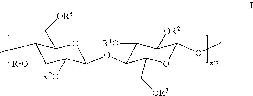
C1(C)C([R1O])C([R2O])C(OC2C([R1O])C([OR2])C(OC)OC2C[OR3])OC1C[OR3]
